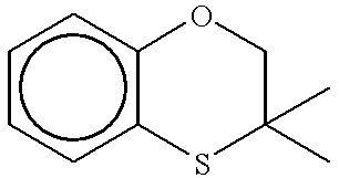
c1ccc2c(c1)OCC(C)(C)S2
